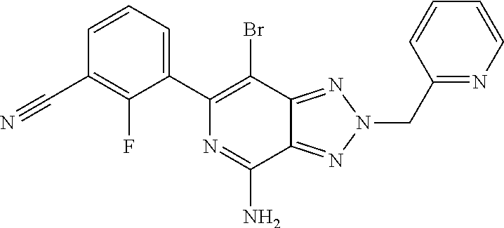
C1=CC=CN=C1CN1N=C2C(N)=NC(C3=CC=CC(C#N)=C3F)=C(Br)C2=N1
